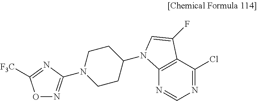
N1=C(Cl)C2=C(N=C1)N(C1CCN(C3=NOC([F3C])=N3)CC1)C=C2F
